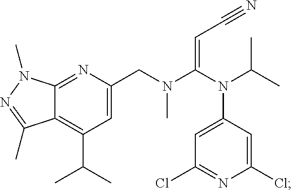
C12=NC(CN(C(N(C(C)C)C3=CC(Cl)=NC(Cl)=C3)=CC#N)C)=CC(C(C)C)=C1C(C)=NN2C
